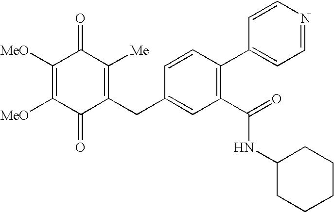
C1(=O)C(CC2=CC(C(NC3CCCCC3)=O)=C(C3=CC=NC=C3)C=C2)=C([Me])C(=O)C([MeO])=C1[MeO]
